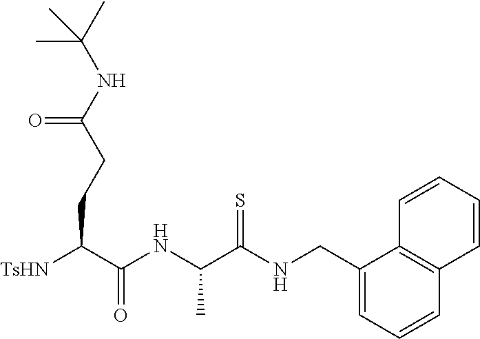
C12=C(C=CC=C1)C=CC=C2CNC(C(NC(C([TsHN])CCC(=O)NC(C)(C)C)=O)C)=S
